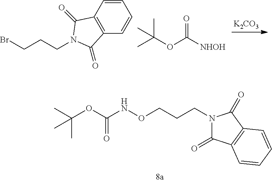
C(OC(NOCCCN1C(=O)C2=C(C1=O)C=CC=C2)=O)(C)(C)C.[K2CO3].C12=C(C=CC=C1)C(=O)N(CCCBr)C2=O.O=C([NHOH])OC(C)(C)C
